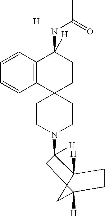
C1CN(C2([H])C3([H])C4(C([H])(C4)CC3)C2)CCC12CCC(NC(=O)C)([H])C1=C2C=CC=C1.[H]
